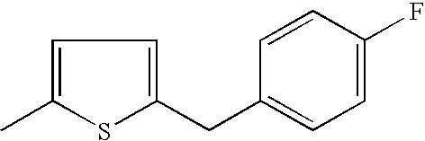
C1=C(C)SC(CC2=CC=C(F)C=C2)=C1
